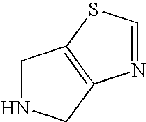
C1NCC2=C1SC=N2
